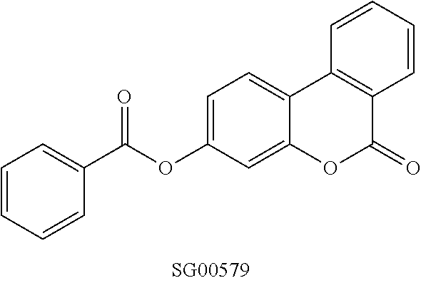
C1=CC=CC(C(OC2=CC=C3C(=C2)OC(=O)C2=C3C=CC=C2)=O)=C1
